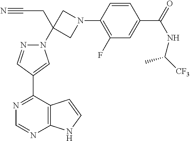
N1(C2(CC#N)CN(C3=C(F)C=C(C(NC([CF3])C)=O)C=C3)C2)N=CC(C2=NC=NC3=C2C=CN3)=C1
